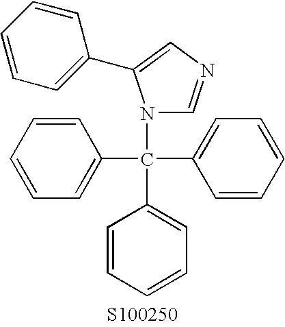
C1=CC=CC(C(C2=CC=CC=C2)(C2=CC=CC=C2)N2C=NC=C2C2=CC=CC=C2)=C1
